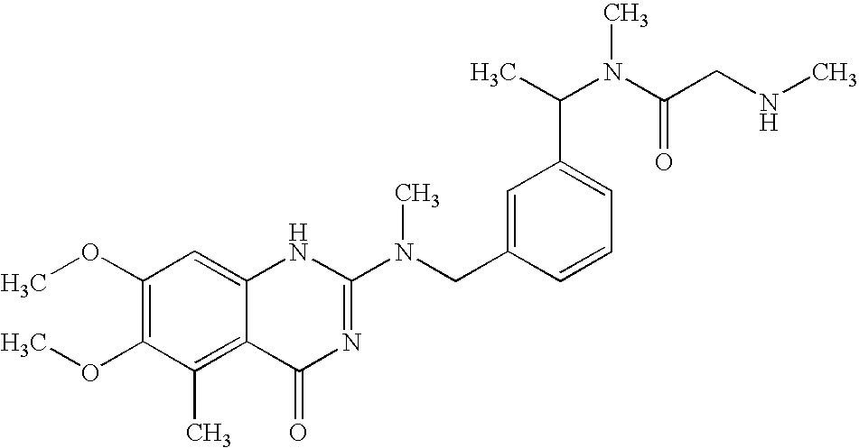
C1(OC)=C(OC)C(C)=C2C(=C1)NC(N(CC1=CC(C(N(C(CNC)=O)C)C)=CC=C1)C)=NC2=O
